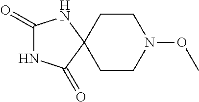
C1CN(OC)CCC12NC(=O)NC2=O
